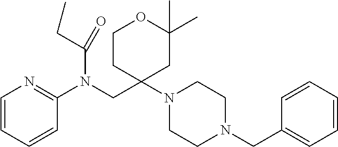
C1(N(CC2(N3CCN(CC4=CC=CC=C4)CC3)CC(C)(C)OCC2)C(CC)=O)=NC=CC=C1
